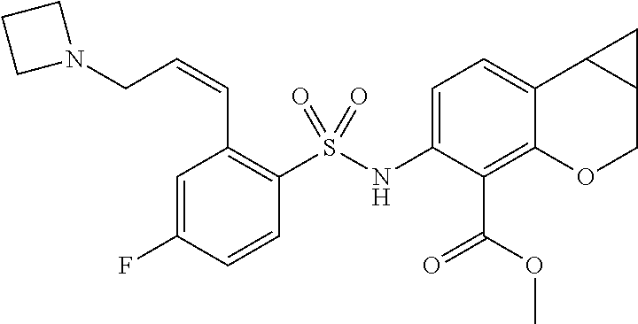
C1=C(NS(C2=C(C=CCN3CCC3)C=C(F)C=C2)(=O)=O)C(C(OC)=O)=C2C(=C1)C1C(CO2)C1
